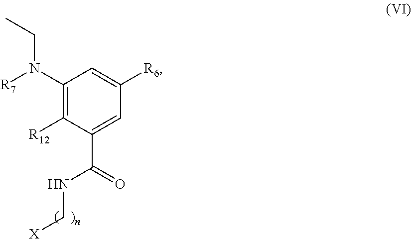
C1(N([R7])CC)=C([R12])C(C(=O)NC[X])=CC([R6])=C1
